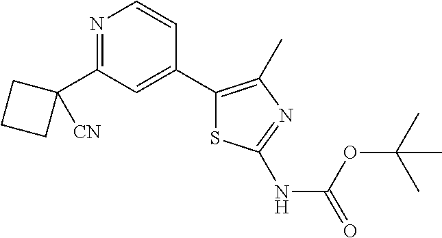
N1=C(C2([CN])CCC2)C=C(C2=C(C)N=C(NC(=O)OC(C)(C)C)S2)C=C1
